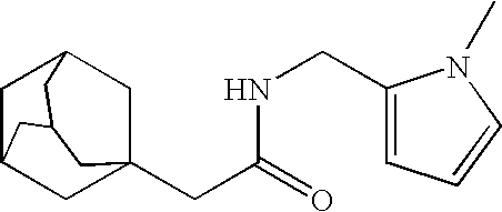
C1C2CC3(CC(=O)NCC4=CC=CN4C)CC1CC(C2)C3
